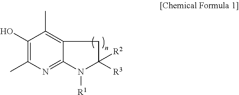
C1(O)=C(C)N=C2C(=C1C)CC([R2])([R3])N2[R1]
